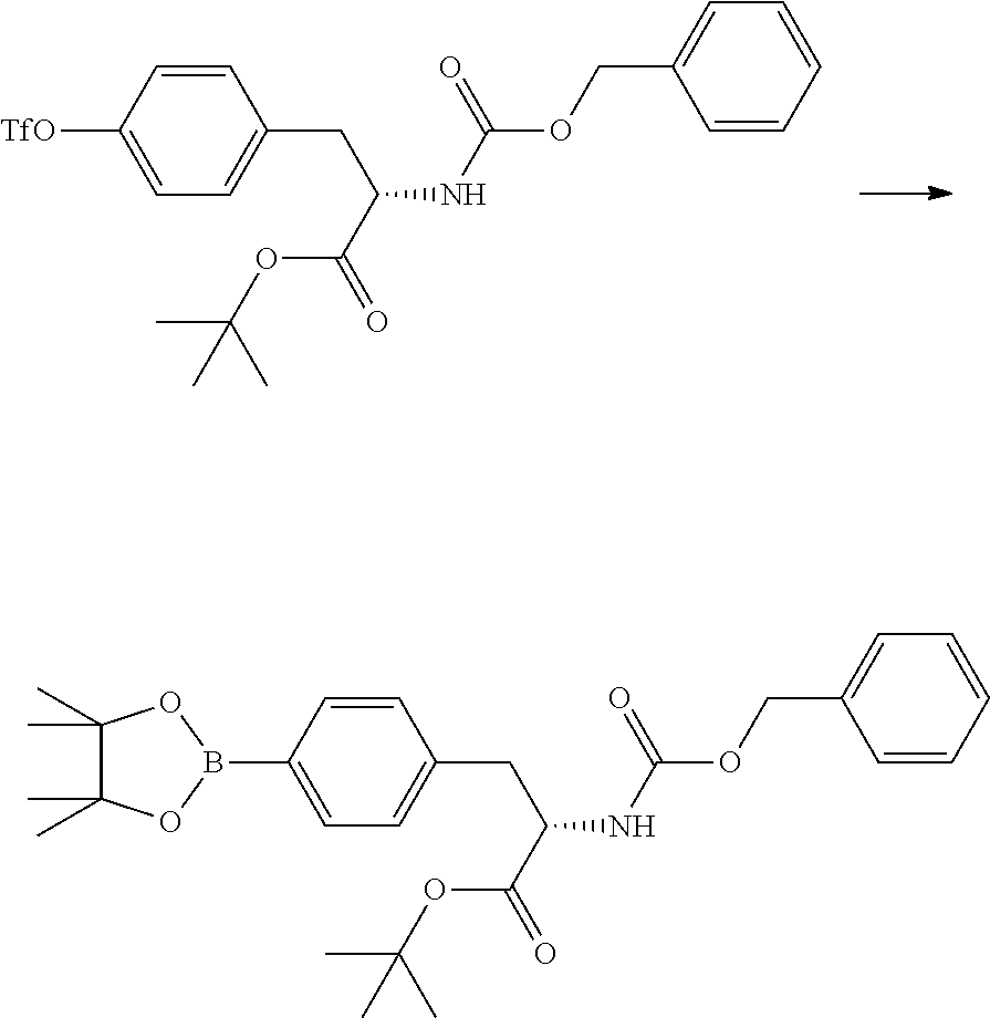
C1=CC([TfO])=CC=C1CC(NC(OCC1=CC=CC=C1)=O)C(=O)OC(C)(C)C.C1=CC(B2OC(C)(C)C(C)(C)O2)=CC=C1CC(NC(OCC1=CC=CC=C1)=O)C(=O)OC(C)(C)C
